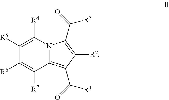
C12=C(C([R1])=O)C([R2])=C(C([R3])=O)N1C([R4])=C([R5])C([R6])=C2[R7]
